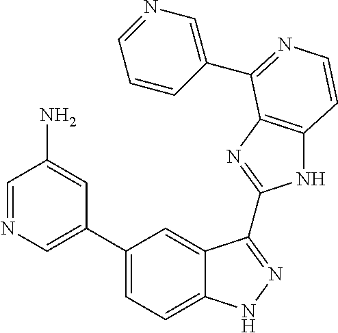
C1(C2=CN=CC(N)=C2)=CC=C2C(=C1)C(C1=NC3=C(N1)C=CN=C3C1=CN=CC=C1)=NN2
